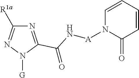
N1=C(C(N[A]N2C(=O)C=CC=C2)=O)N([G])N=C1[R1a]
